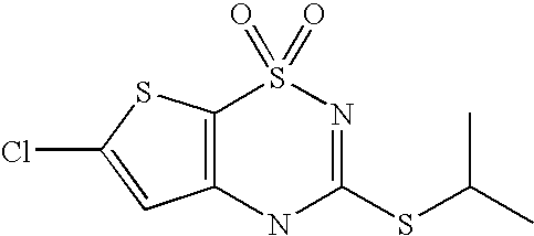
C12=C(NC(SC(C)C)=NS1(=O)=O)C=C(Cl)S2
